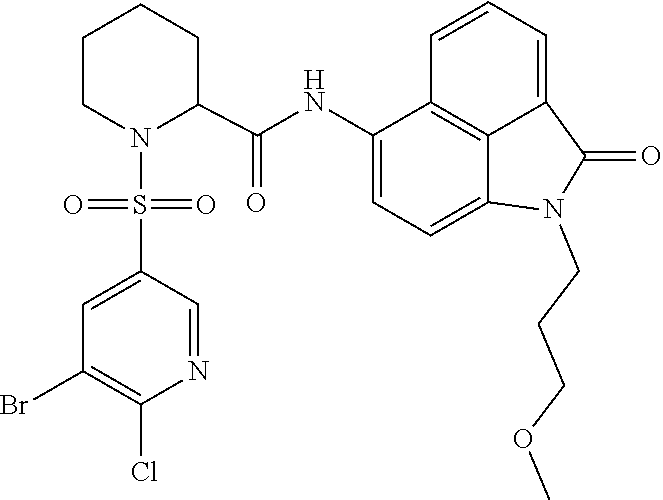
C1=C2C(=O)N(CCCOC)C3=CC=C(NC(C4CCCCN4S(=O)(C4=CC(Br)=C(Cl)N=C4)=O)=O)C(=C23)C=C1
